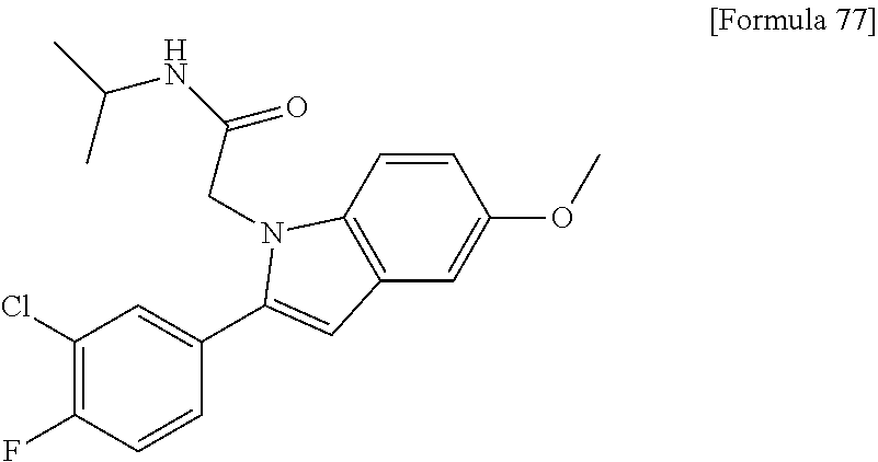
C1=CC2=C(C=C1OC)C=C(C1=CC(Cl)=C(F)C=C1)N2CC(NC(C)C)=O
